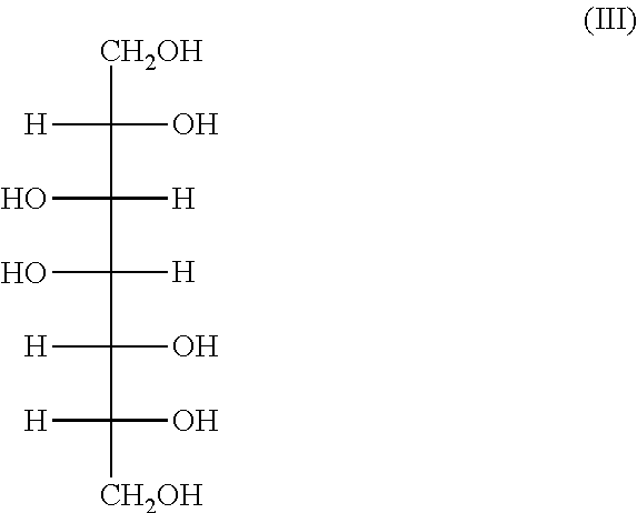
[CH2OH]C(C([H])(O)C([H])(O)C(O)([H])C(O)([H])[CH2OH])(O)[H]
